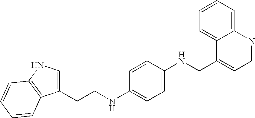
C12=CC=CC=C1C(CNC1=CC=C(NCCC3=CNC4=C3C=CC=C4)C=C1)=CC=N2
